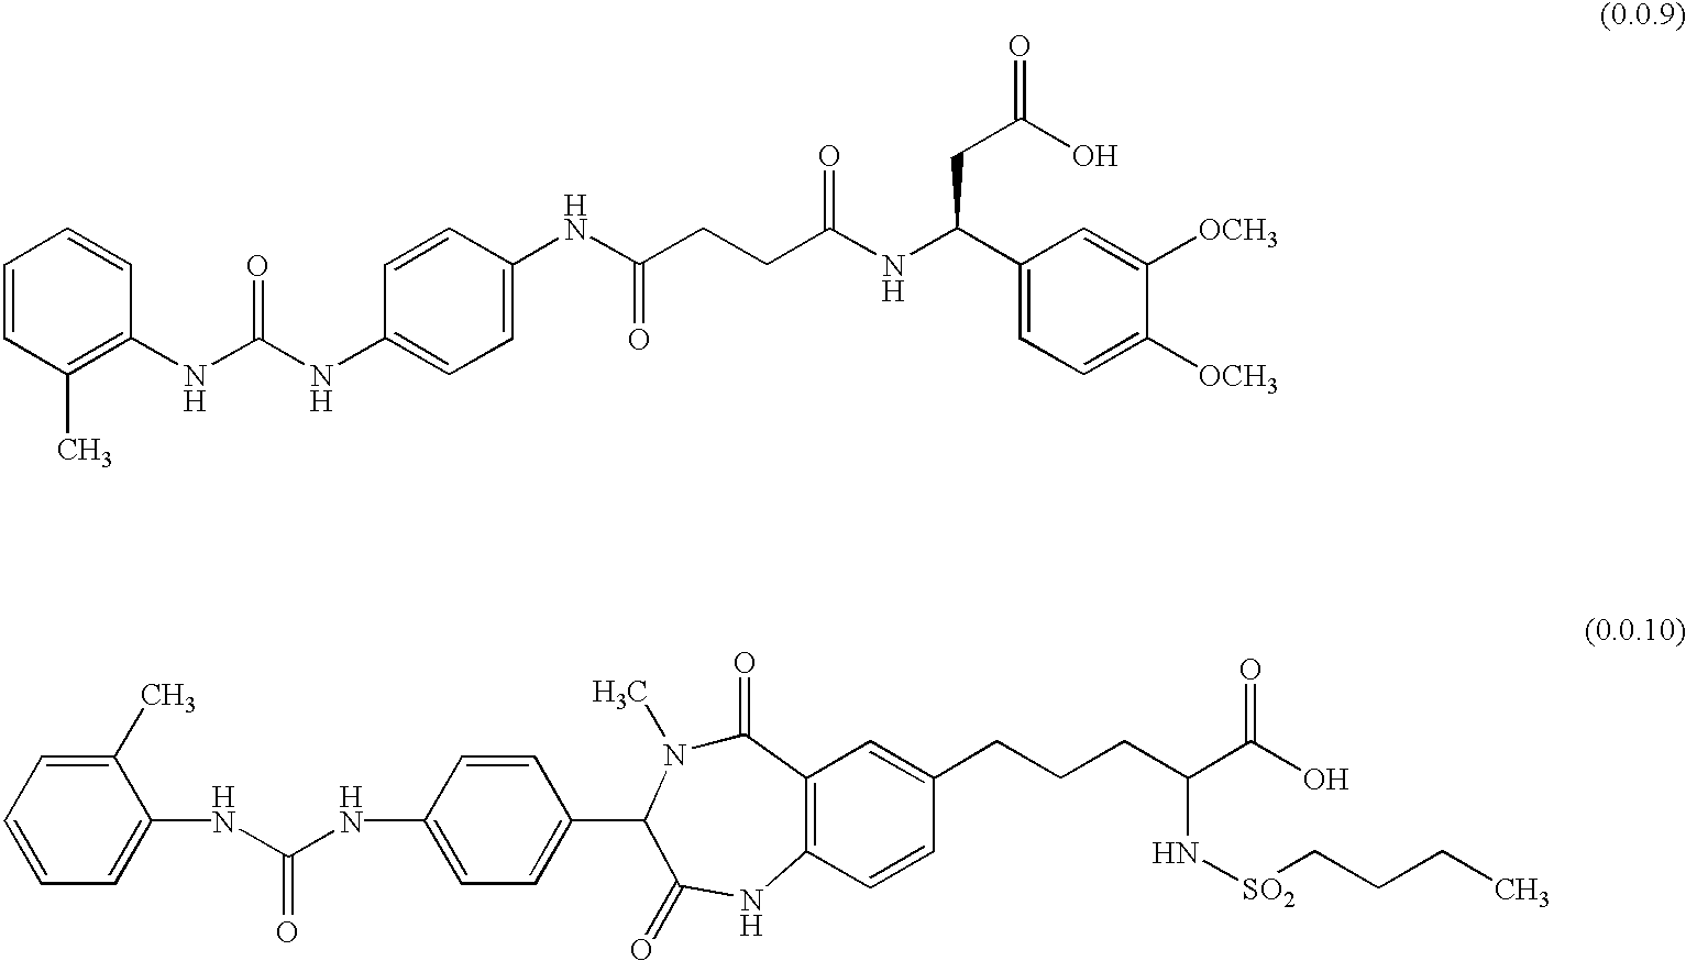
C1=CC(C)=C(NC(NC2=CC=C(NC(CCC(NC(C3=CC=C([OCH3])C([OCH3])=C3)CC(O)=O)=O)=O)C=C2)=O)C=C1.C1=CC=C(NC(NC2=CC=C(C3N(C)C(=O)C4=C(NC3=O)C=CC(CCCC(C(O)=O)N[SO2]CCCC)=C4)C=C2)=O)C(C)=C1
